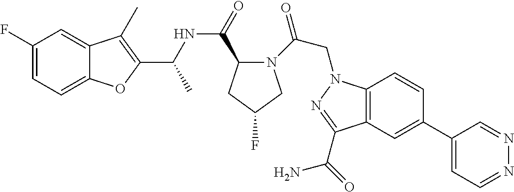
C1(F)=CC=C2C(=C1)C(C)=C(C(NC(=O)C1N(C(CN3C4=C(C=C(C5=CC=NN=C5)C=C4)C(C(=O)N)=N3)=O)CC(F)C1)C)O2
